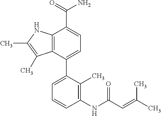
C12=C(C(C3=CC=CC(NC(C=C(C)C)=O)=C3C)=CC=C1C(=O)N)C(C)=C(C)N2
